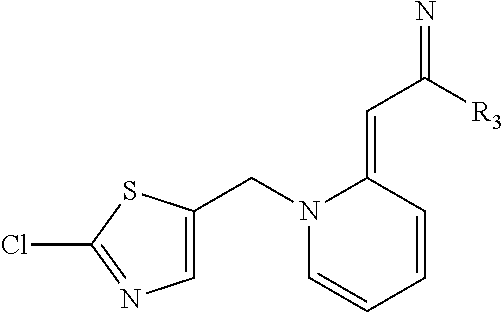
C1=CC=CC(=CC([R3])=N)N1CC1=CN=C(Cl)S1
